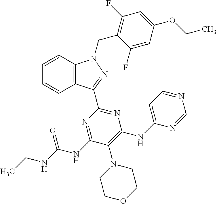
C1=CC2=C(C=C1)C(C1=NC(NC3=CC=NC=N3)=C(N3CCOCC3)C(NC(NCC)=O)=N1)=NN2CC1=C(F)C=C(OCC)C=C1F
